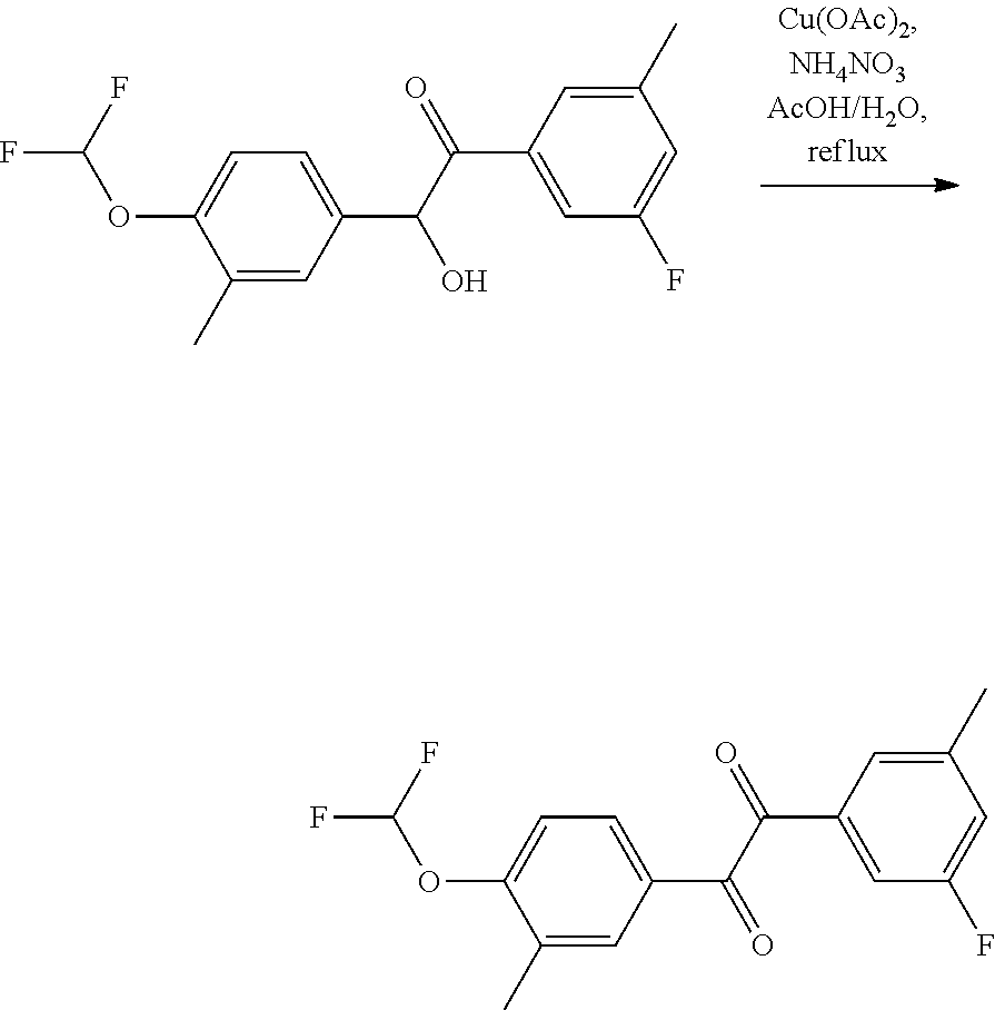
FC(F)OC1=CC=C(C(C(C2=CC(F)=CC(C)=C2)=O)O)C=C1C.FC(F)OC1=CC=C(C(C(C2=CC(F)=CC(C)=C2)=O)=O)C=C1C
